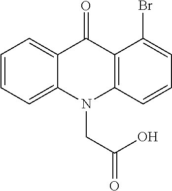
C12=CC=CC=C1C(=O)C1=C(N2CC(=O)O)C=CC=C1Br
